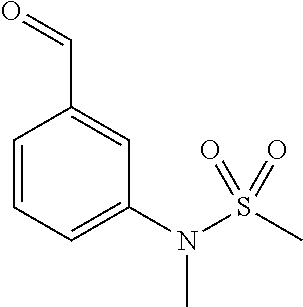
C1=CC=C(N(S(C)(=O)=O)C)C=C1C=O
